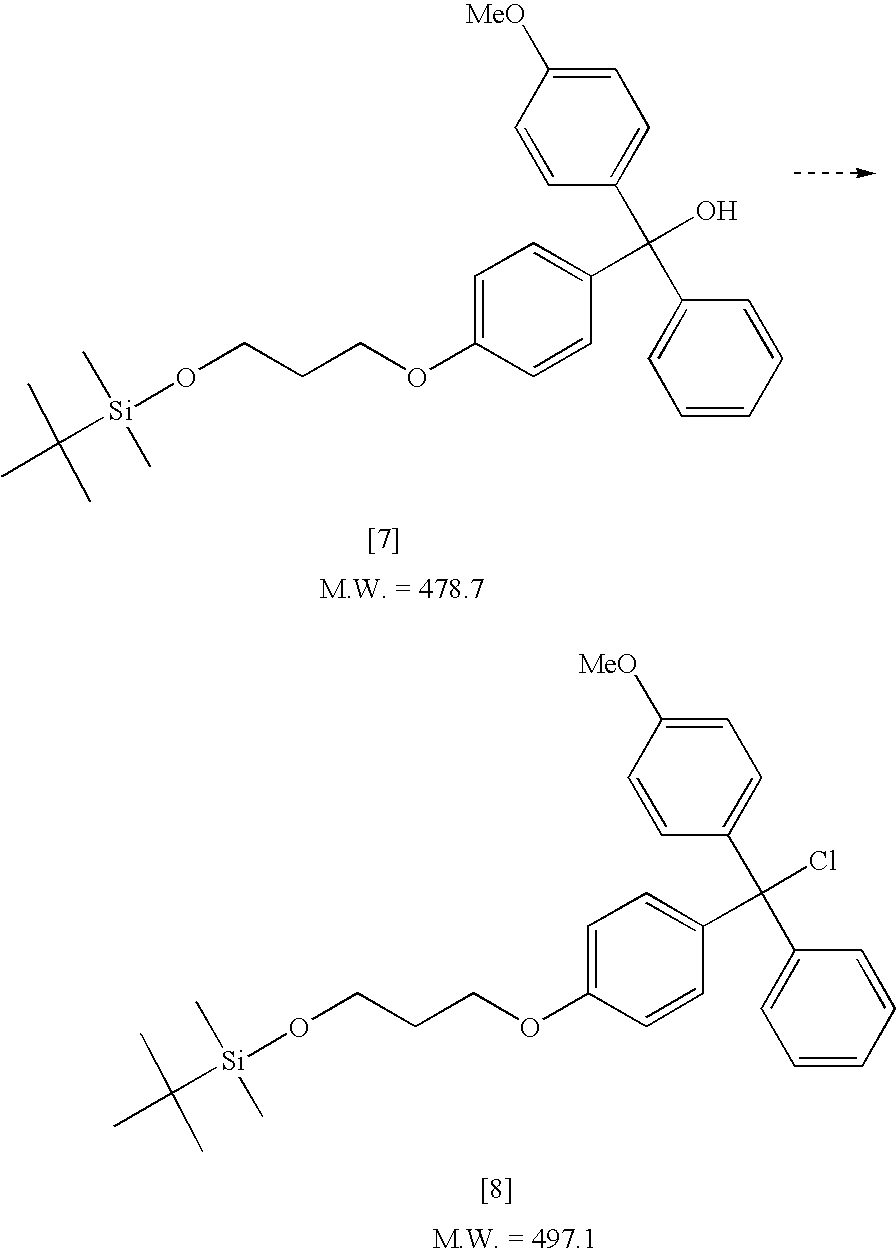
C1=C([MeO])C=CC(C(C2=CC=CC=C2)(Cl)C2=CC=C(OCCCO[Si](C(C)(C)C)(C)C)C=C2)=C1.C1=C([MeO])C=CC(C(C2=CC=CC=C2)(O)C2=CC=C(OCCCO[Si](C(C)(C)C)(C)C)C=C2)=C1
